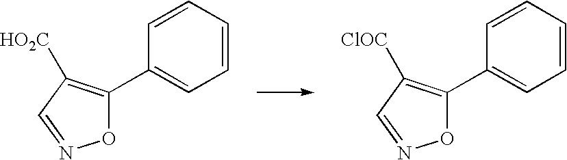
O1C(C2=CC=CC=C2)=C([HO2C])C=N1.O1C(C2=CC=CC=C2)=C([ClOC])C=N1
